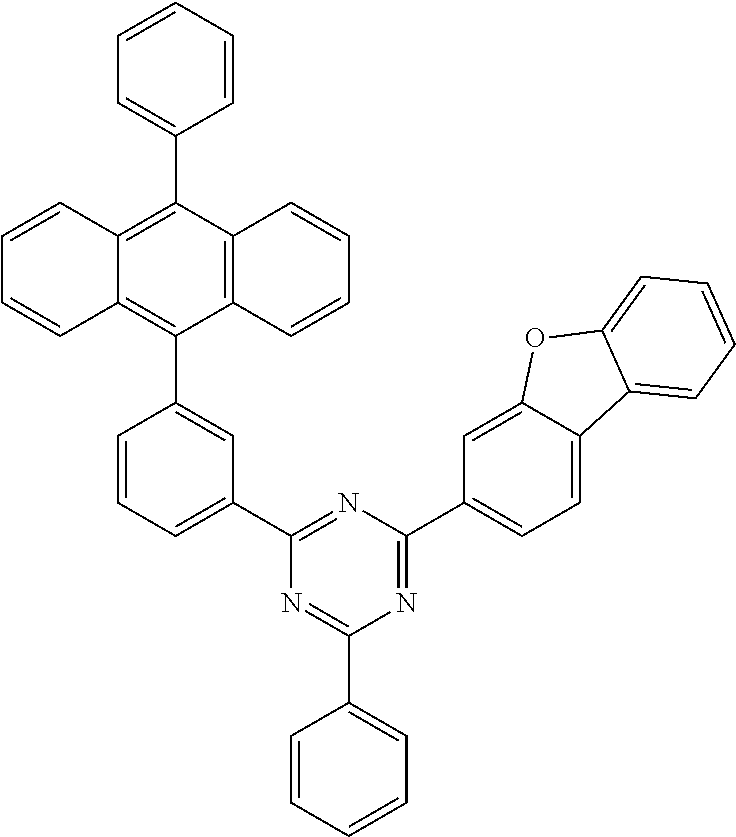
C1(C2=NC(C3=CC=C4C(=C3)OC3=CC=CC=C43)=NC(C3=CC=CC=C3)=N2)=CC=CC(C2=C3C(=C(C4=CC=CC=C4)C4=C2C=CC=C4)C=CC=C3)=C1
